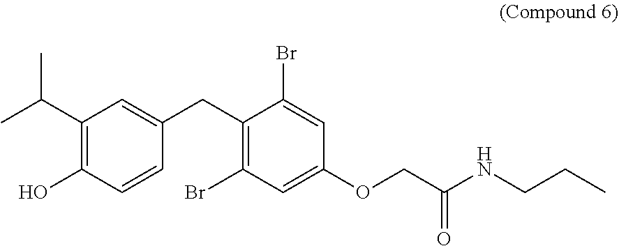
C1(C(C)C)=C(O)C=CC(CC2=C(Br)C=C(OCC(NCCC)=O)C=C2Br)=C1
